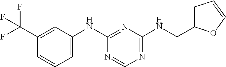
C1(C(F)(F)F)=CC(NC2=NC(NCC3=CC=CO3)=NC=N2)=CC=C1
